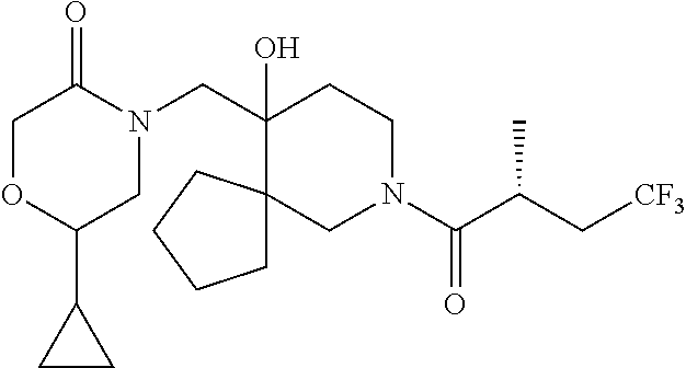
C(C1(O)CCN(C(C(C[CF3])C)=O)CC12CCCC2)N1C(=O)COC(C2CC2)C1
